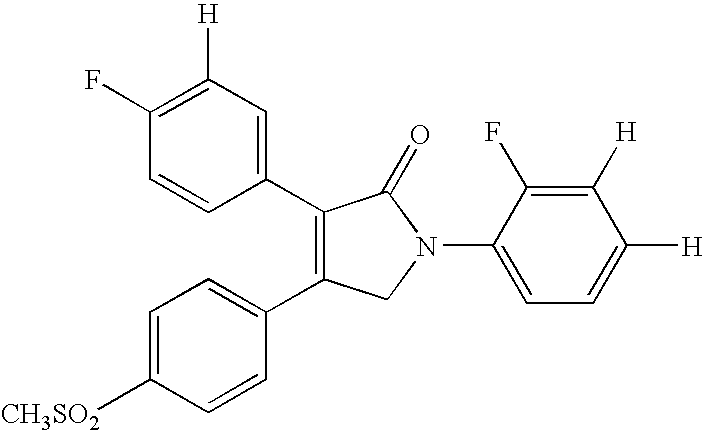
C1=CC(C2=C(C3=CC=C([CH3SO2])C=C3)CN(C3=CC=C([H])C([H])=C3F)C2=O)=CC([H])=C1F
